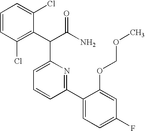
C1=CC=C(Cl)C(C(C(N)=O)C2=CC=CC(C3=CC=C(F)C=C3OCOC)=N2)=C1Cl
